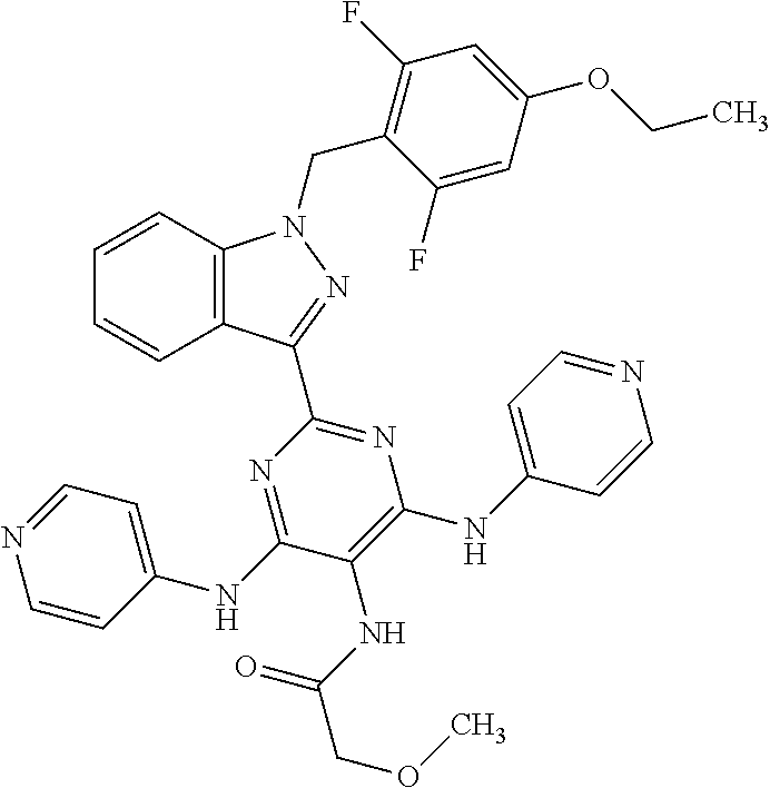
C1=CC2=C(C=C1)C(C1=NC(NC3=CC=NC=C3)=C(NC(COC)=O)C(NC3=CC=NC=C3)=N1)=NN2CC1=C(F)C=C(OCC)C=C1F
